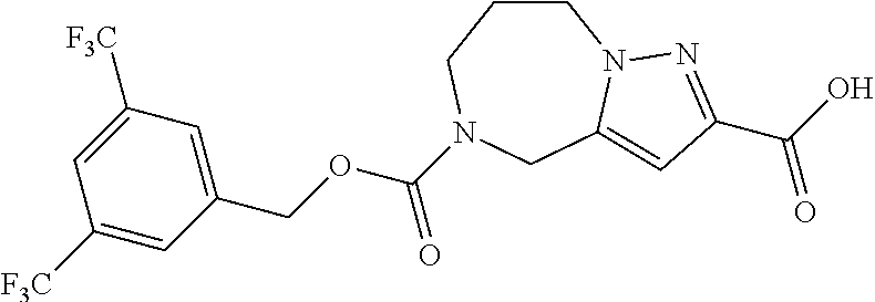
C1CCN(C(OCC2=CC([F3C])=CC([F3C])=C2)=O)CC2=CC(C(O)=O)=NN12
